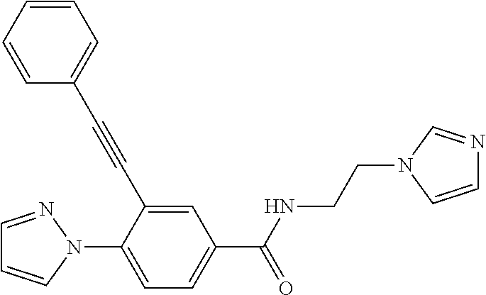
C1=CC=CC(C#CC2=CC(C(NCCN3C=CN=C3)=O)=CC=C2N2N=CC=C2)=C1
